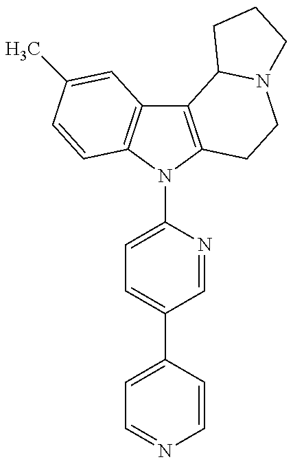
C12=C(N(C3=CC=C(C4=CC=NC=C4)C=N3)C3=C1C=C(C)C=C3)CCN1C2CCC1
